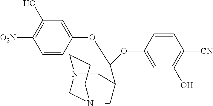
C1=CC(OC2(OC3=CC(O)=C([CN])C=C3)C3CN4CC2CN(C4)C3)=CC(O)=C1[O2N]
